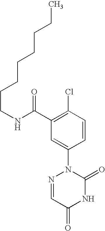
N(C(C1=C(Cl)C=CC(N2N=CC(=O)NC2=O)=C1)=O)CCCCCCCC
